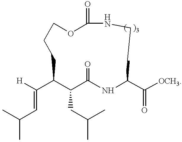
CC(C=C([H])C1C(CC(C)C)C(=O)NC(C([OCH3])=O)CCNC(=O)OCCC1)C
